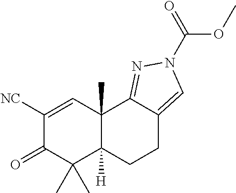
C1([NC])=CC2(C)C([H])(C(C)(C)C1=O)CCC1=CN(C(OC)=O)N=C21
